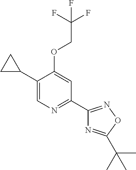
C1(C2CC2)=CN=C(C2=NOC(C(C)(C)C)=N2)C=C1OCC(F)(F)F
